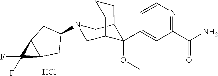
C1(C(N)=O)=NC=CC(C2(OC)C3CN(C4CC5C(C4)C5(F)F)CC2CCC3)=C1.Cl
